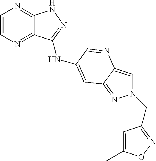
C1=CN=C2C(=N1)NN=C2NC1=CC2=NN(CC3=NOC(C)=C3)C=C2N=C1
